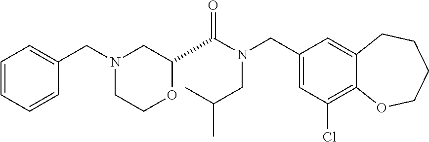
C1(CN(C(=O)C2OCCN(CC3=CC=CC=C3)C2)CC(C)C)=CC(Cl)=C2C(=C1)CCCCO2
